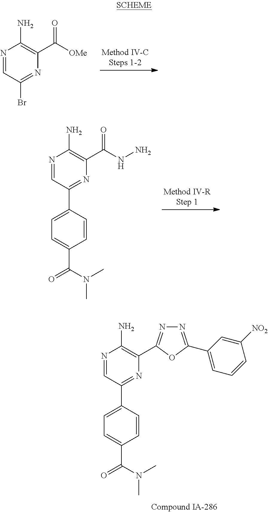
N1=CC(Br)=NC(C([OMe])=O)=C1N.N1=CC(C2=CC=C(C(=O)N(C)C)C=C2)=NC(C(NN)=O)=C1N.N1=CC(C2=CC=C(C(=O)N(C)C)C=C2)=NC(C2=NN=C(C3=CC=CC([NO2])=C3)O2)=C1N
